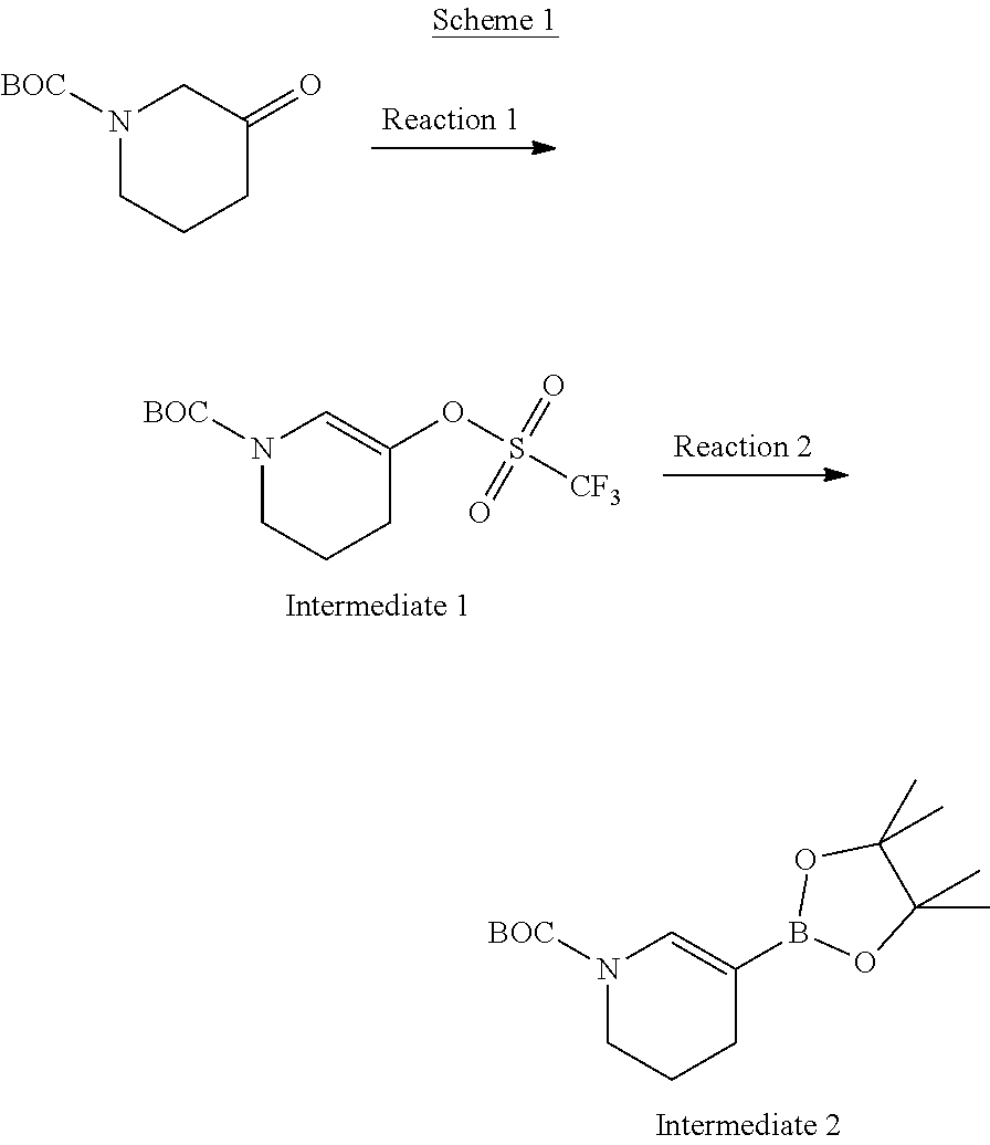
N1([BOC])CCCC(=O)C1.N1([BOC])CCCC(OS([CF3])(=O)=O)=C1.N1([BOC])CCCC(B2OC(C)(C)C(C)(C)O2)=C1
